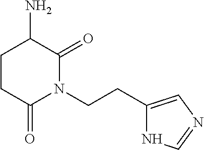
C(CN1C(=O)CCC(N)C1=O)C1=CN=CN1
